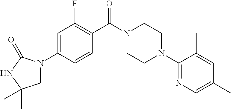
C1=C(N2CC(C)(C)NC2=O)C=CC(C(N2CCN(C3=NC=C(C)C=C3C)CC2)=O)=C1F
